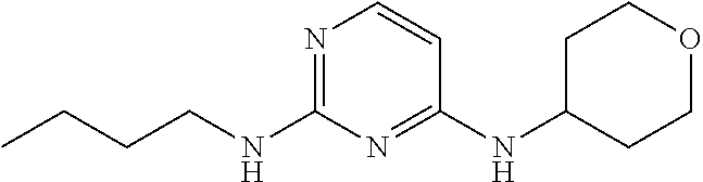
N1=C(NCCCC)N=C(NC2CCOCC2)C=C1
